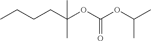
C(C(OC(OC(C)C)=O)(C)C)CCC
